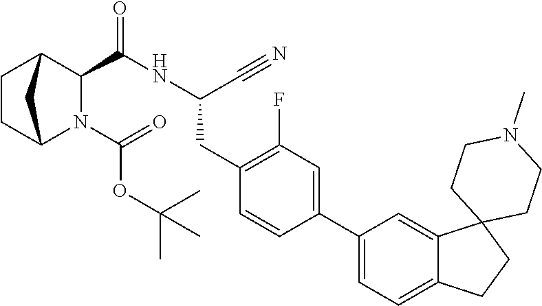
C1CC2N(C(=O)OC(C)(C)C)C(C(=O)NC(CC3=C(F)C=C(C4=CC=C5C(=C4)C4(CC5)CCN(C)CC4)C=C3)C#N)C1C2
